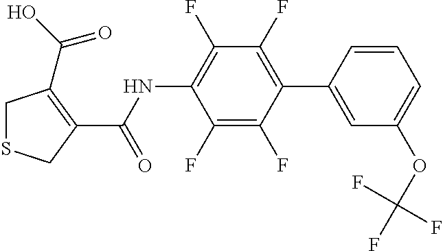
C1SCC(C(NC2=C(F)C(F)=C(C3=CC(OC(F)(F)F)=CC=C3)C(F)=C2F)=O)=C1C(=O)O
